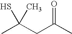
CC(CC(C)=O)(S)C
